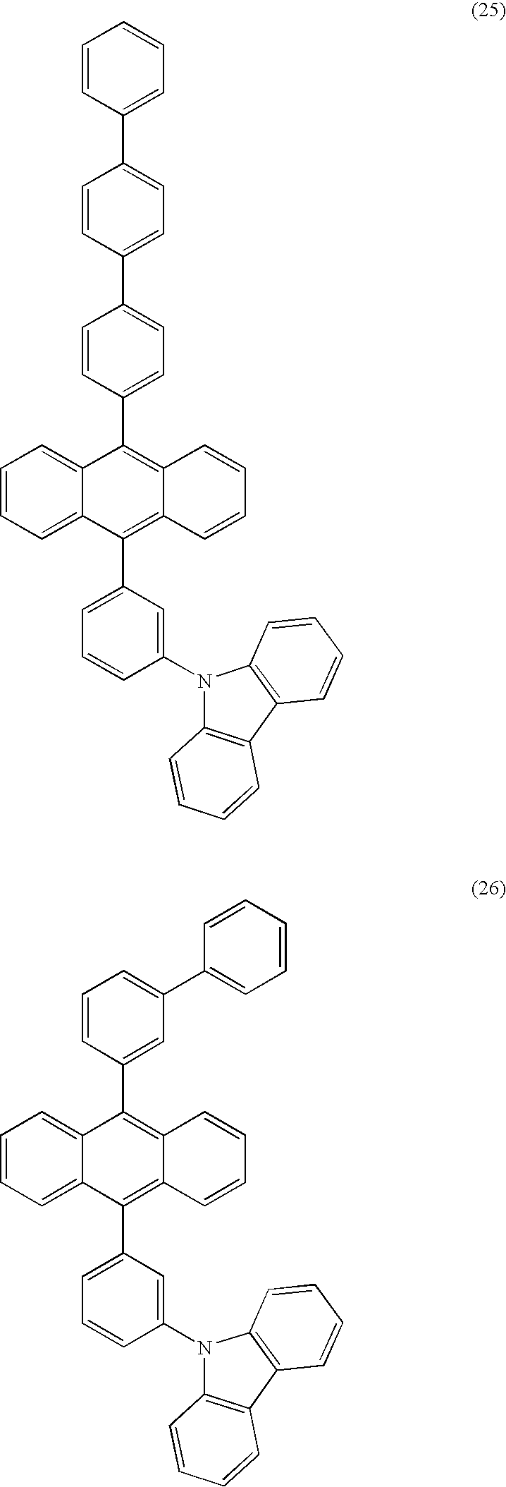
C1=CC(C2=C3C(=C(C4=CC=CC(N5C6=C(C7=C5C=CC=C7)C=CC=C6)=C4)C4=CC=CC=C24)C=CC=C3)=CC=C1C1=CC=C(C2=CC=CC=C2)C=C1.C1=CC(C2=C3C(=C(C4=CC=CC(N5C6=C(C7=C5C=CC=C7)C=CC=C6)=C4)C4=CC=CC=C24)C=CC=C3)=CC(C2=CC=CC=C2)=C1
